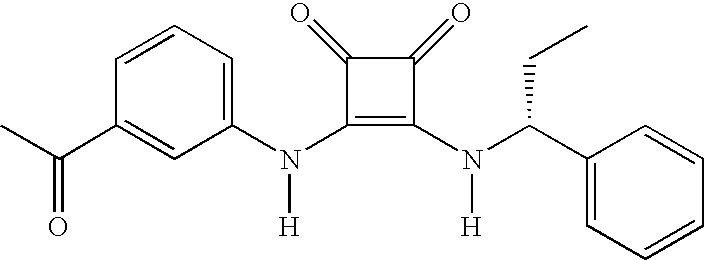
N(C1=C(N(C(C2=CC=CC=C2)CC)[H])C(=O)C1=O)([H])C1=CC=CC(C(C)=O)=C1
